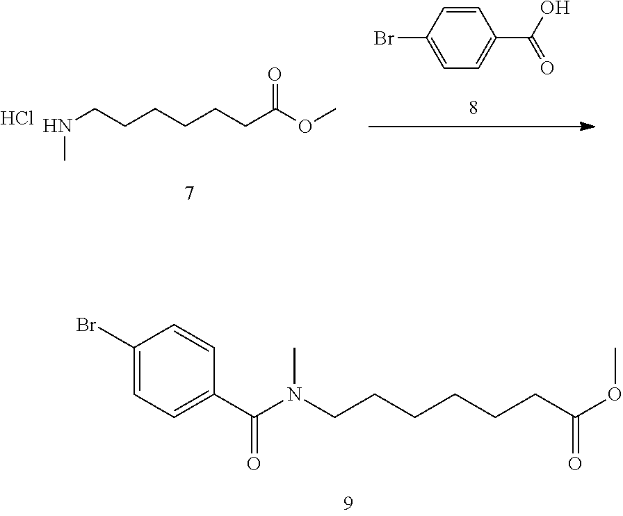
C(CCCCCC(OC)=O)N(C(C1=CC=C(Br)C=C1)=O)C.N(CCCCCCC(OC)=O)C.Cl.C1(Br)=CC=C(C(O)=O)C=C1
